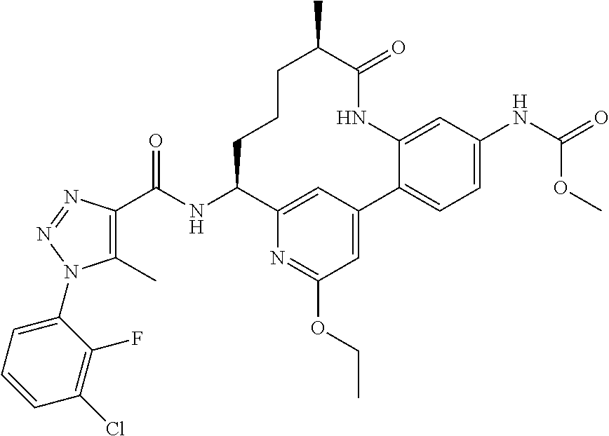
C1(C)=C(C(NC2C3=CC(=CC(OCC)=N3)C3=CC=C(NC(=O)OC)C=C3NC(=O)C(C)CCC2)=O)N=NN1C1=CC=CC(Cl)=C1F
